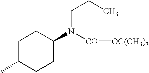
C1C(C)CCC(N([CO][OC(CH3)3])CCC)C1
